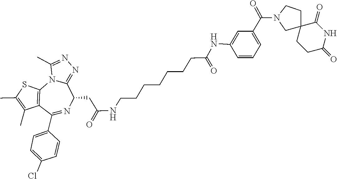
C1(C)=C(C)SC2=C1C(C1=CC=C(Cl)C=C1)=NC(CC(NCCCCCCCC(NC1=CC(C(N3CC4(CC3)CCC(=O)NC4=O)=O)=CC=C1)=O)=O)C1=NN=C(C)N21
